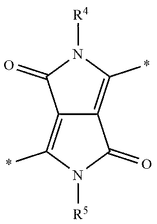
C12=C(*)N([R5])C(=O)C1=C(*)N([R4])C2=O
